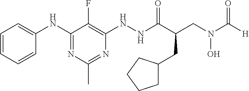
N(C1=NC(C)=NC(NNC(C(CN(C([H])=O)O)CC2CCCC2)=O)=C1F)C1=CC=CC=C1
